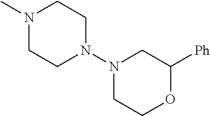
N1(C)CCN(N2CC([Ph])OCC2)CC1
